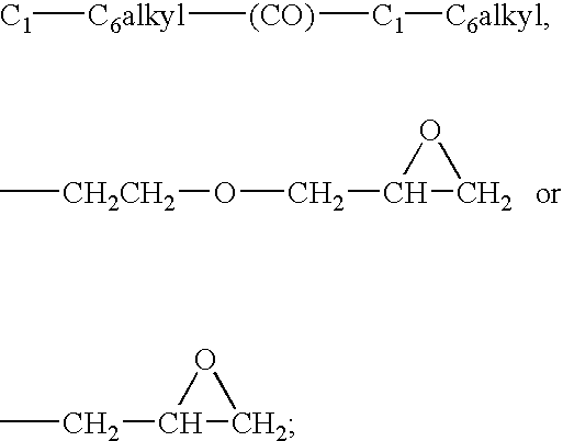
C[CH2CH2]OCC1CO1.[C1][C6alkyl][(CO)][C1][C6alkyl].CCC1CO1
